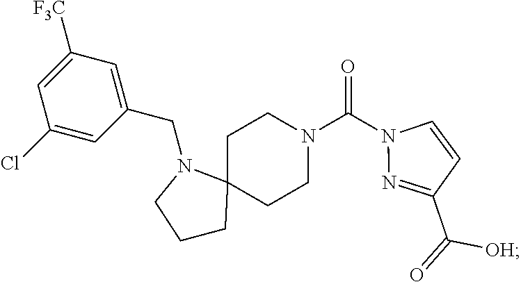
C(N1CCCC12CCN(C(N1N=C(C([OH])=O)C=C1)=O)CC2)C1=CC([F3C])=CC(Cl)=C1
